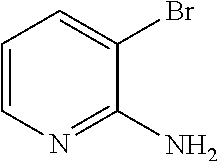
C1=CN=C(N)C(Br)=C1
